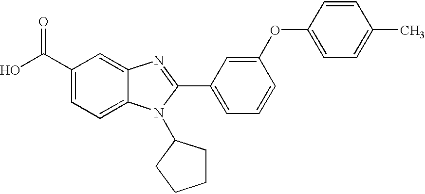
C1(C(O)=O)=CC=C2C(=C1)N=C(C1=CC=CC(OC3=CC=C(C)C=C3)=C1)N2C1CCCC1
